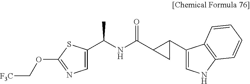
CC(NC(C1CC1C1=CNC2=C1C=CC=C2)=O)C1=CN=C(OC[F3C])S1
